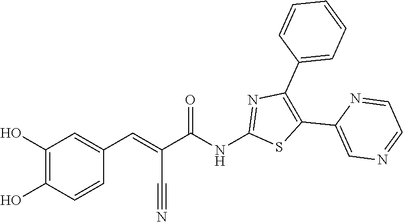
C1(O)=C(O)C=CC(C=C(C#N)C(NC2=NC(C3=CC=CC=C3)=C(C3=CN=CC=N3)S2)=O)=C1
